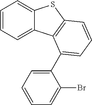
C1=CC=C2C(=C1)SC1=C2C(C2=CC=CC=C2Br)=CC=C1
